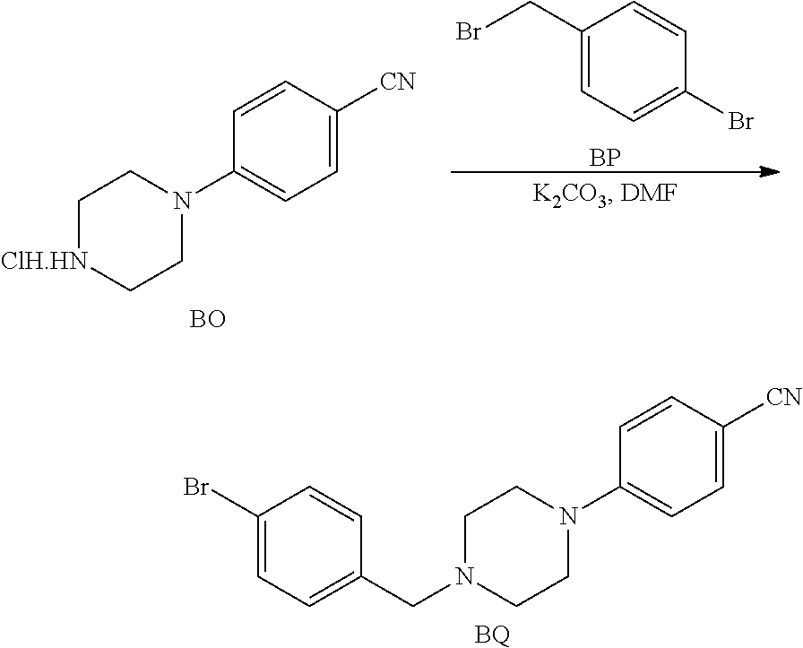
[BP].C1(Br)=CC=C(CBr)C=C1.C1[ClH.HN]CCN(C2=CC=C([CN])C=C2)C1.[BO].C1N(CC2=CC=C(Br)C=C2)CCN(C2=CC=C([CN])C=C2)C1.[BQ]
